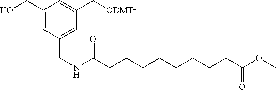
C1(CO)=CC(CNC(CCCCCCCCC(OC)=O)=O)=CC(C[ODMTr])=C1
